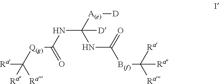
N(C([A(e)][D])(NC([B(f)]C([Ra])([Ra])[Ra])=O)[D])C([Q(g)]C([Ra])([Ra])[Ra])=O
